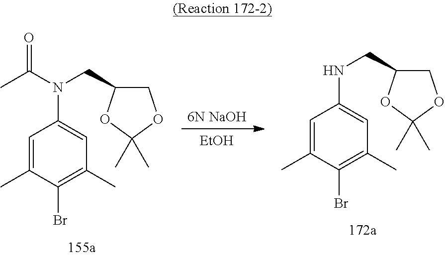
[6N NaOH].[EtOH].C1=C(C)C(Br)=C(C)C=C1NCC1COC(C)(C)O1.C1=C(C)C(Br)=C(C)C=C1N(C(C)=O)CC1COC(C)(C)O1
